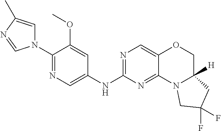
C1(N2C=C(C)N=C2)=NC=C(NC2=NC=C3C(=N2)N2C([H])(CO3)CC(F)(F)C2)C=C1OC
